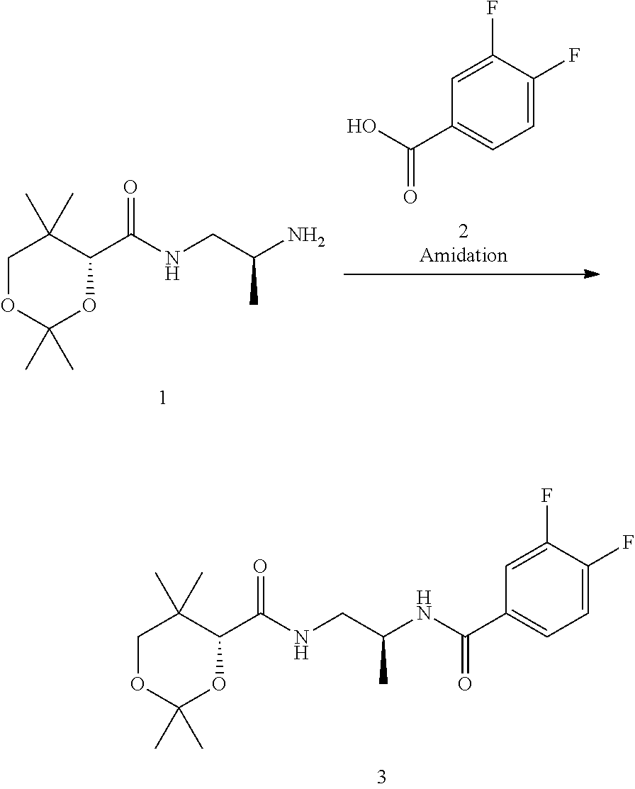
C1(C(NCC(NC(C2=CC=C(F)C(F)=C2)=O)C)=O)C(C)(C)COC(C)(C)O1.C1(C(NCC(N)C)=O)C(C)(C)COC(C)(C)O1.OC(C1=CC=C(F)C(F)=C1)=O
